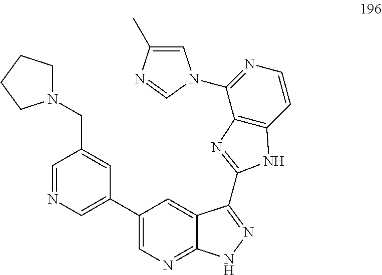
C1=NC=C(C2=CN=C3C(=C2)C(C2=NC4=C(C=CN=C4N4C=C(C)N=C4)N2)=NN3)C=C1CN1CCCC1
